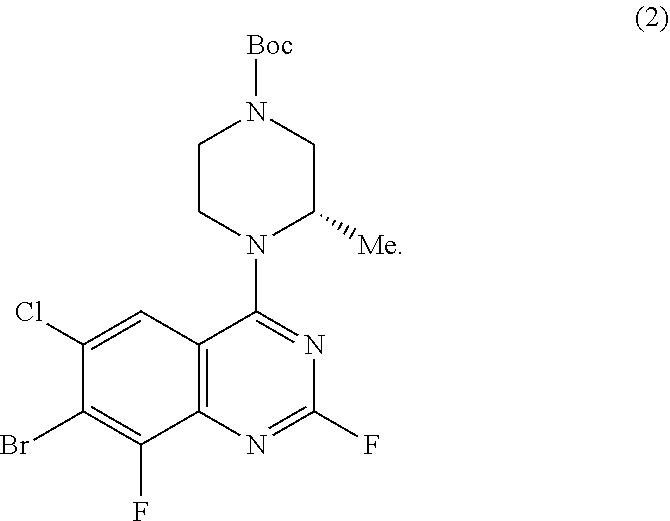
C1(F)=NC2=C(C=C(Cl)C(Br)=C2F)C(N2CCN([Boc])CC2[Me])=N1
